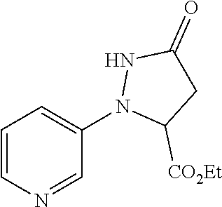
C1=CN=CC(N2C([CO2Et])CC(=O)N2)=C1
